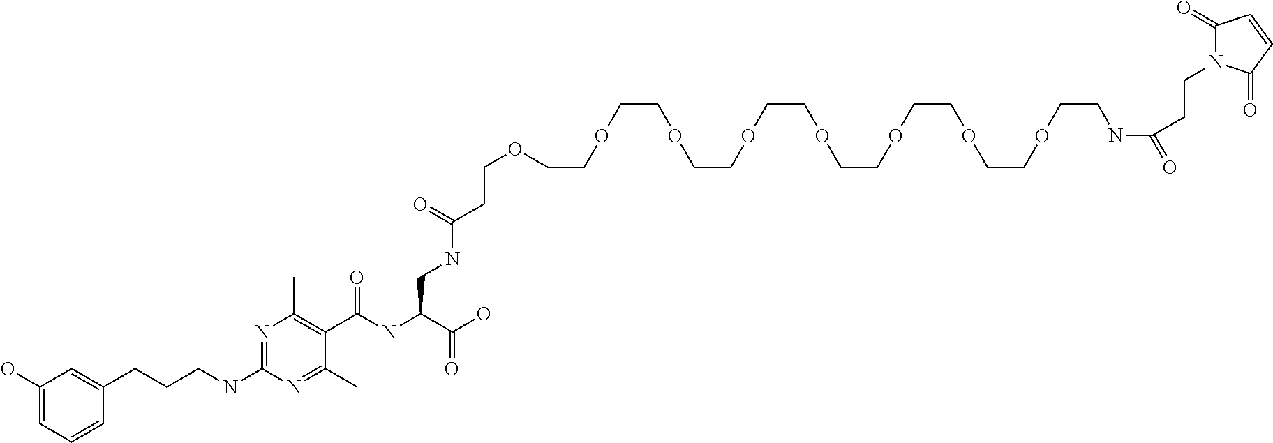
C1(O)=CC=CC(CCCNC2=NC(C)=C(C(NC(C(O)=O)CNC(=O)CCOCCOCCOCCOCCOCCOCCOCCOCCNC(=O)CCN3C(=O)C=CC3=O)=O)C(C)=N2)=C1
